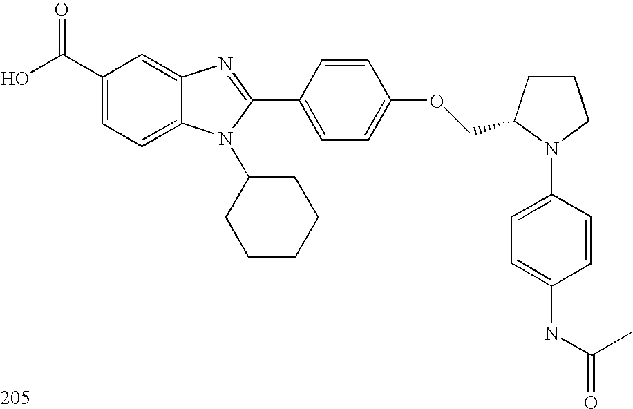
OC(C1=CC=C2C(=C1)N=C(C1=CC=C(OCC3CCCN3C3=CC=C(NC(=O)C)C=C3)C=C1)N2C1CCCCC1)=O
